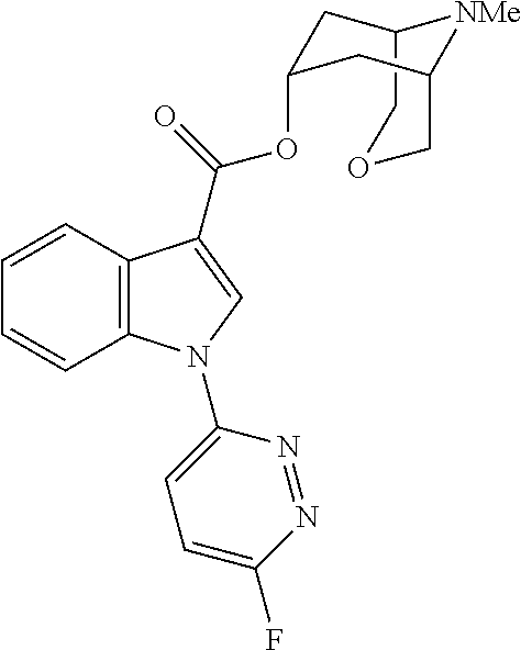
C1=CC2=C(C=C1)N(C1=CC=C(F)N=N1)C=C2C(OC1CC2COCC(C1)[NMe]2)=O
